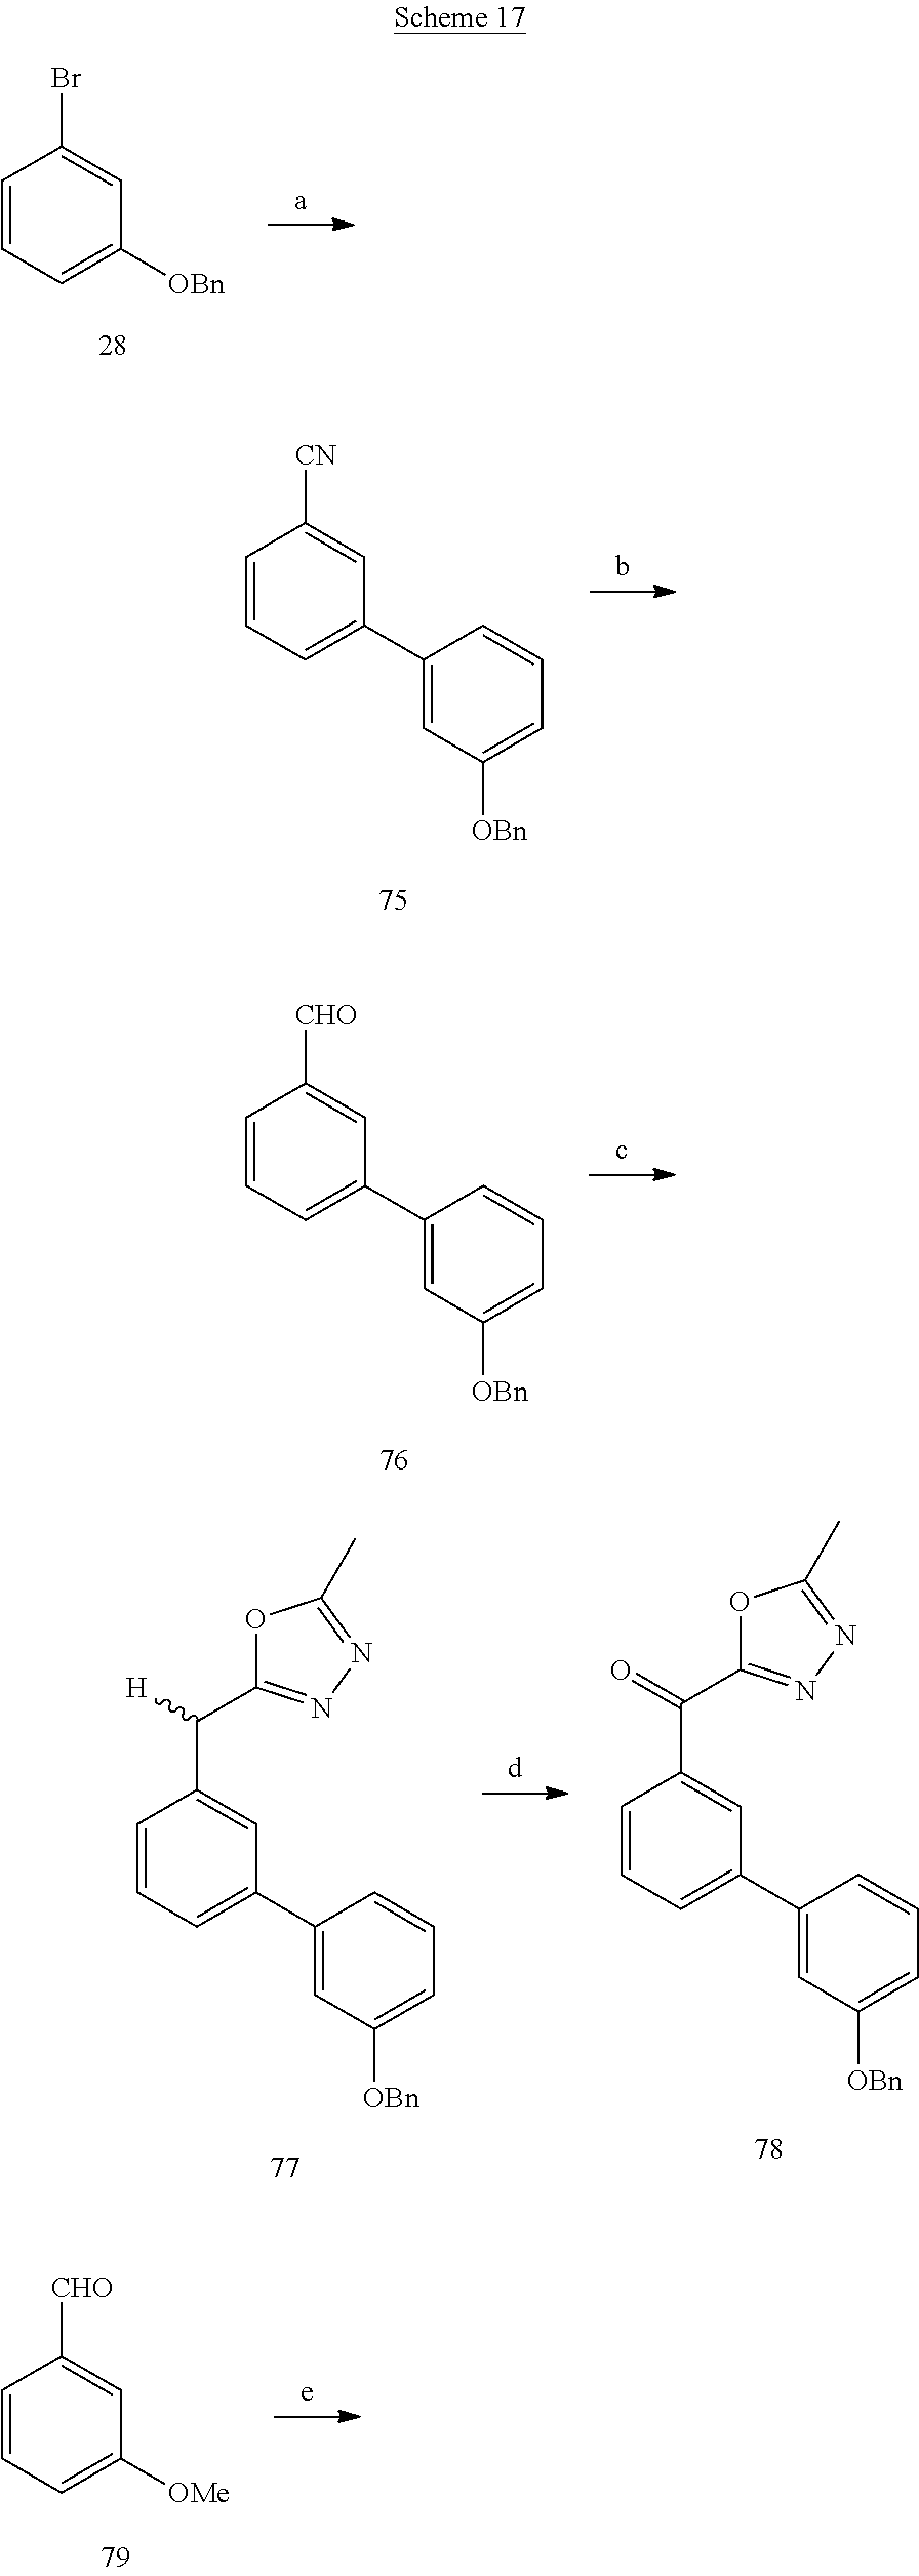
C1=CC=C([OBn])C=C1Br.C1=CC=C(C2=CC([OBn])=CC=C2)C=C1[CN].C1=CC=C(C2=CC([OBn])=CC=C2)C=C1[CHO].C1=CC=C(C2=CC([OBn])=CC=C2)C=C1C([H])C1=NN=C(C)O1.C1=CC=C(C2=CC([OBn])=CC=C2)C=C1C(=O)C1=NN=C(C)O1.C1=CC=C([OMe])C=C1[CHO]
